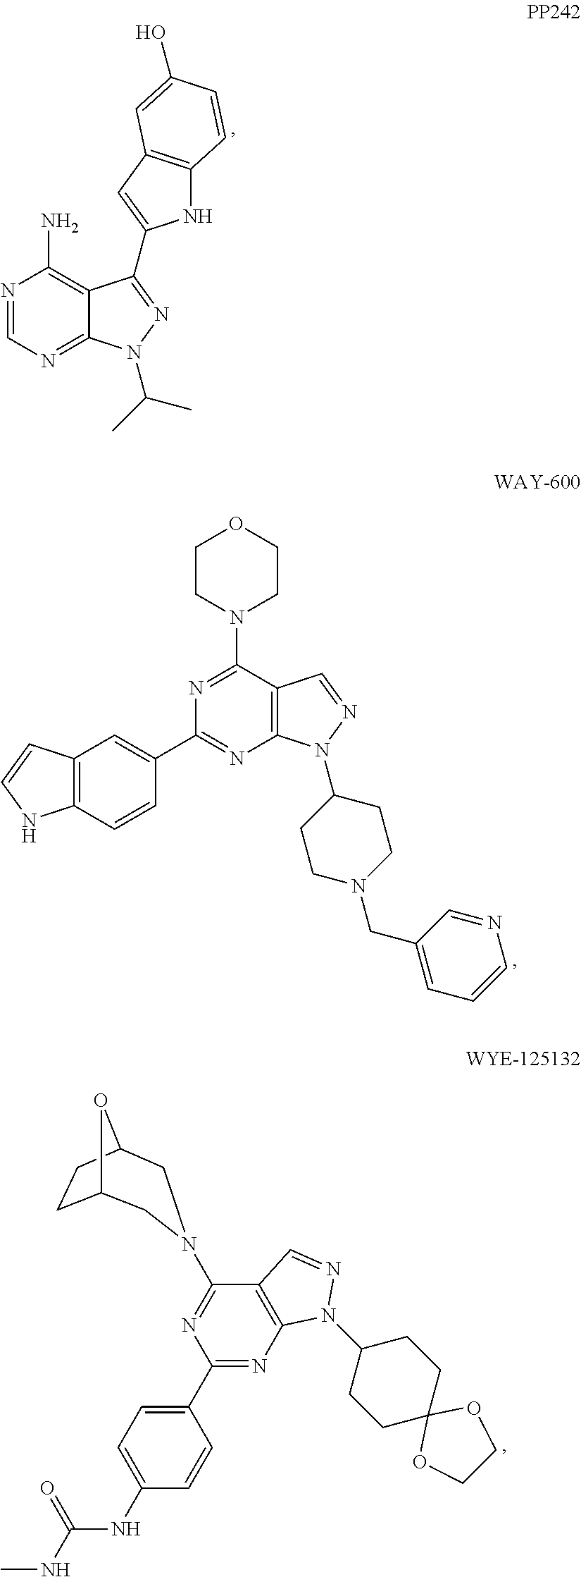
N1=CN=C2C(=C1N)C(C1=CC3=C(N1)C=CC(O)=C3)=NN2C(C)C.C12=C(C(N3CCOCC3)=NC(C3=CC4=C(C=C3)NC=C4)=N1)C=NN2C1CCN(CC2=CC=CN=C2)CC1.C1(C2=NC3=C(C(N4CC5CCC(O5)C4)=N2)C=NN3C2CCC3(CC2)OCCO3)=CC=C(NC(NC)=O)C=C1
